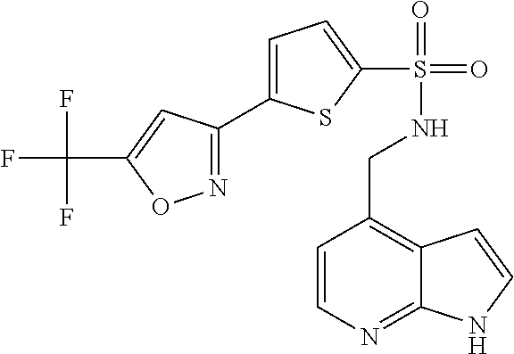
N1=C(C2=CC=C(S(=O)(=O)NCC3=C4C(=NC=C3)NC=C4)S2)C=C(C(F)(F)F)O1
